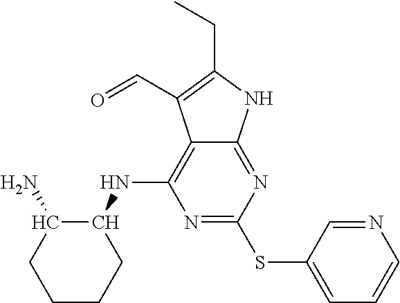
N1=C(SC2=CC=CN=C2)N=C2C(=C1NC1C(N)CCCC1)C(C=O)=C(CC)N2
